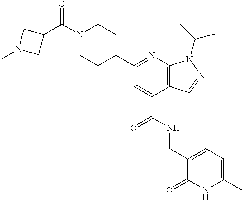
N1=C(C2CCN(C(C3CN(C)C3)=O)CC2)C=C(C(NCC2=C(C)C=C(C)NC2=O)=O)C2=C1N(C(C)C)N=C2
